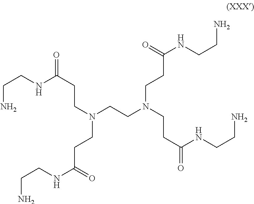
NCCNC(CCN(CCC(NCCN)=O)CCN(CCC(=O)NCCN)CCC(NCCN)=O)=O
